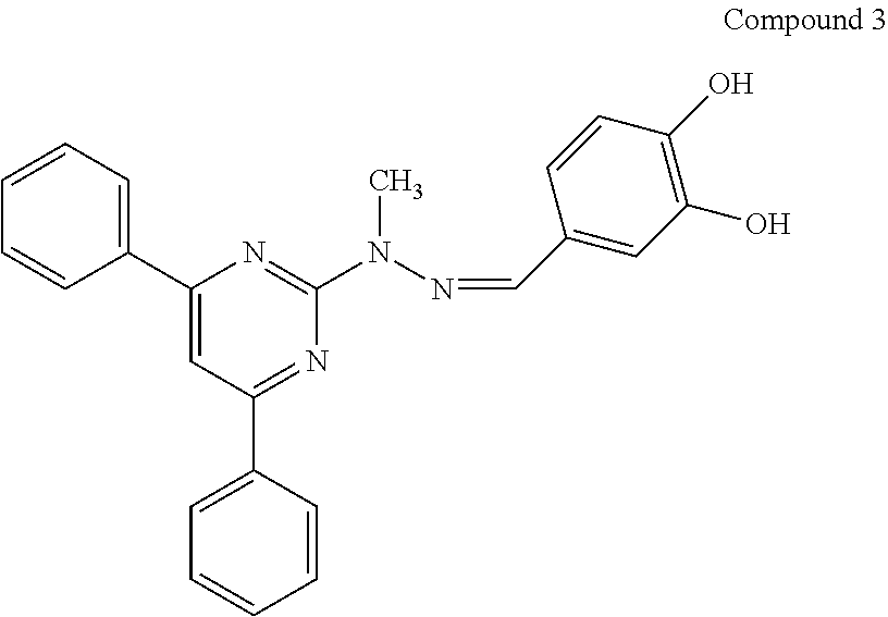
C1=CC=C(C2=CC(C3=CC=CC=C3)=NC(N(C)N=CC3=CC(O)=C(O)C=C3)=N2)C=C1
